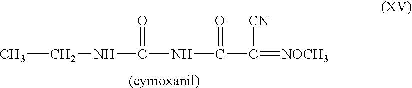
CCNC(NC(C(=[NOCH3])[CN])=O)=O
